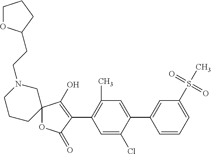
C12(OC(=O)C(C3=C(C)C=C(C4=CC(S(C)(=O)=O)=CC=C4)C(Cl)=C3)=C1O)CN(CCC1OCCC1)CCC2
